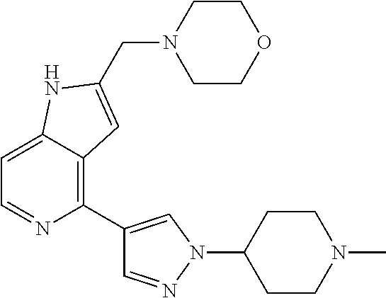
C1(C2=CN(C3CCN(C)CC3)N=C2)=C2C(=CC=N1)NC(CN1CCOCC1)=C2
